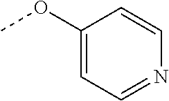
C1(OC)=CC=NC=C1
